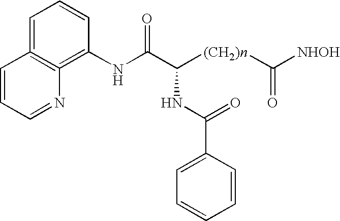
C1=CC=NC2=C1=CC=CC=2NC(C([(CH2)n]C([NHOH])=O)NC(C1=CC=CC=C1)=O)=O
